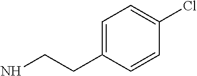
C1=C(CCN)C=CC(Cl)=C1
